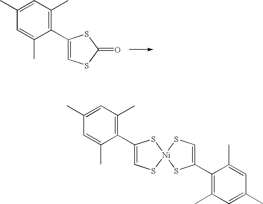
C1(C)=CC(C)=C(C2=CSC(=O)S2)C(C)=C1.C1(C)=CC(C)=C(C2=CS[Ni]3(S2)SC=C(C2=C(C)C=C(C)C=C2C)S3)C(C)=C1
